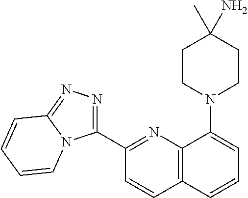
C1(C2=NN=C3N2C=CC=C3)=NC2=C(C=C1)C=CC=C2N1CCC(C)(N)CC1
